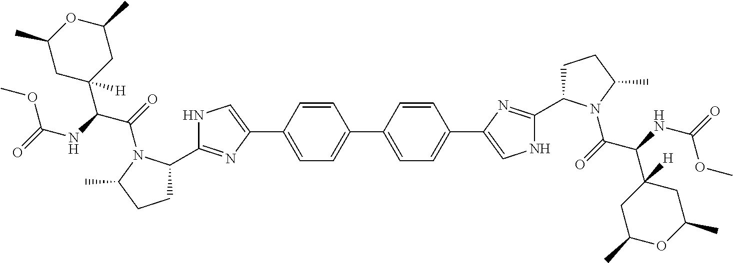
C1=CC(C2=CNC(C3CCC(C)N3C(=O)C(NC(=O)OC)C3([H])CC(C)OC(C)C3)=N2)=CC=C1C1=CC=C(C2=CNC(C3CCC(C)N3C(=O)C(NC(=O)OC)C3([H])CC(C)OC(C)C3)=N2)C=C1
